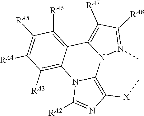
C1([RA5])=C([RA4])C([RA3])=C2C(=C1[RA6])C1=C([RA7])C([RA8])=N(C)N1C1=C([X]C)N=C([RA2])N21
